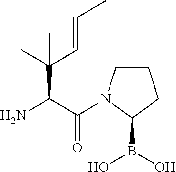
C1CN(C(C(N)C(C=CC)(C)C)=O)C(B(O)O)C1
